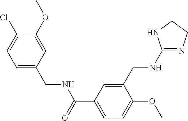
C1=C(CNC(=O)C2=CC=C(OC)C(CNC3=NCCN3)=C2)C=C(OC)C(Cl)=C1
